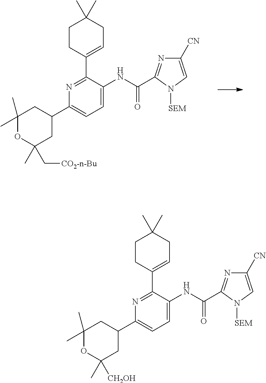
C1CC(C2=NC(C3CC(C)(C)OC(C)([CH2OH])C3)=CC=C2NC(=O)C2=NC([CN])=CN2[SEM])=CCC1(C)C.C1CC(C2=NC(C3CC(C)(C)OC(C)(C[CO2-n-Bu])C3)=CC=C2NC(=O)C2=NC([CN])=CN2[SEM])=CCC1(C)C
